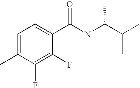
C1=C(C)C(F)=C(F)C(C(NC(C(C)C)C)=O)=C1
